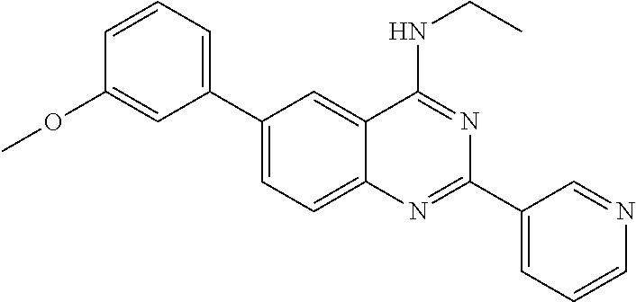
C1(C2=CC=CC(OC)=C2)=CC=C2C(=C1)C(NCC)=NC(C1=CC=CN=C1)=N2
